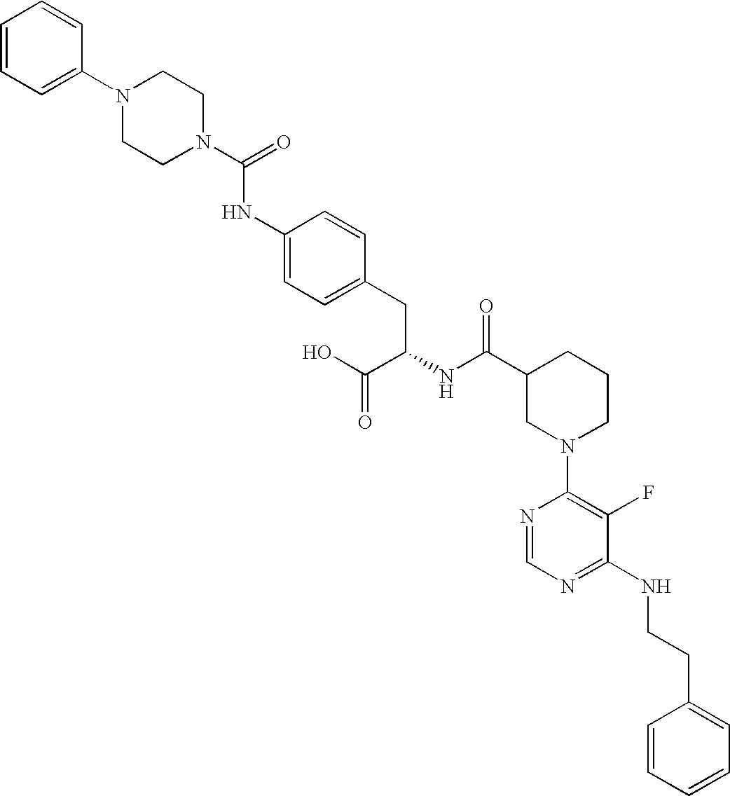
N1(C2=CC=CC=C2)CCN(C(=O)NC2=CC=C(CC(NC(C3CN(C4=C(F)C(NCCC5=CC=CC=C5)=NC=N4)CCC3)=O)C(O)=O)C=C2)CC1
